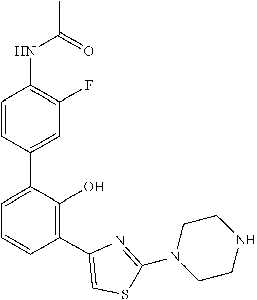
C1(NC(C)=O)=C(F)C=C(C2=CC=CC(C3=CSC(N4CCNCC4)=N3)=C2O)C=C1
